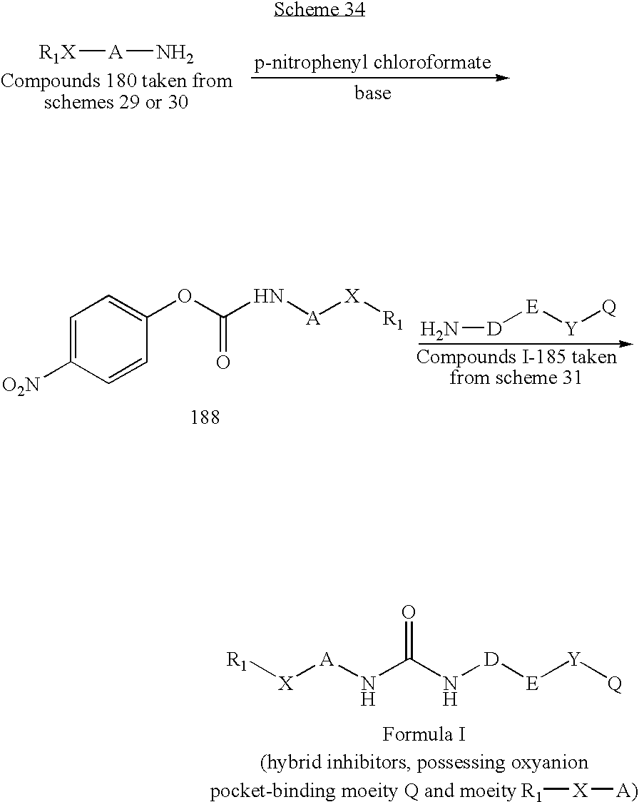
[R1][X][A)].[X]([A]NC(N[D][E][Y][Q])=O)[R1].[R1X][A]N.C1=C([O2N])C=CC(OC(N[A][X][R1])=O)=C1.[D]([E][Y][Q])N
